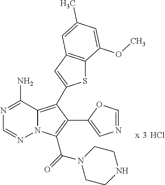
N12C(=C(C3=CC4=C(S3)C(OC)=CC(C)=C4)C(C3=CN=CO3)=C1C(N1CCNCC1)=O)C(N)=NC=N2.Cl
